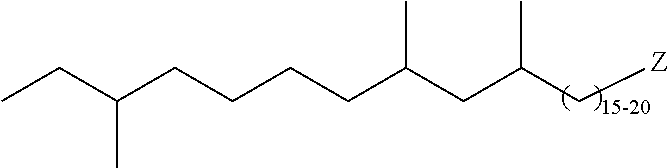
C(CCCCC(CC(C[Z])C)C)(CC)C
